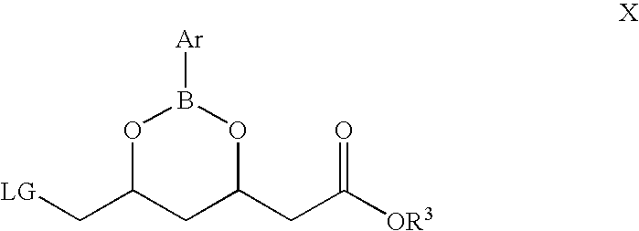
[LG]CC1CC(CC([OR3])=O)OB([Ar])O1
